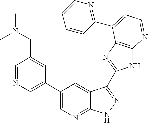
C1=NC=C(C2=CN=C3C(=C2)C(C2=NC4=C(N2)N=CC=C4C2=NC=CC=C2)=NN3)C=C1CN(C)C
